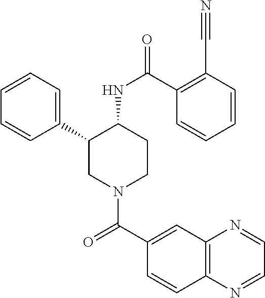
C1=CC=C(C2CN(C(C3=CC4=C(C=C3)N=CC=N4)=O)CCC2NC(=O)C2=C(C#N)C=CC=C2)C=C1
